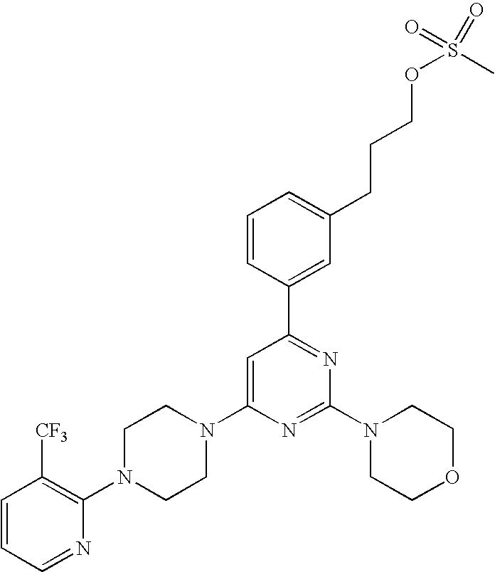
C1=CC(C2=NC(N3CCOCC3)=NC(N3CCN(C4=C([CF3])C=CC=N4)CC3)=C2)=CC(CCCOS(C)(=O)=O)=C1
